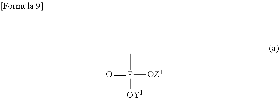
P([OZ1])(=O)(C)[OY1]
